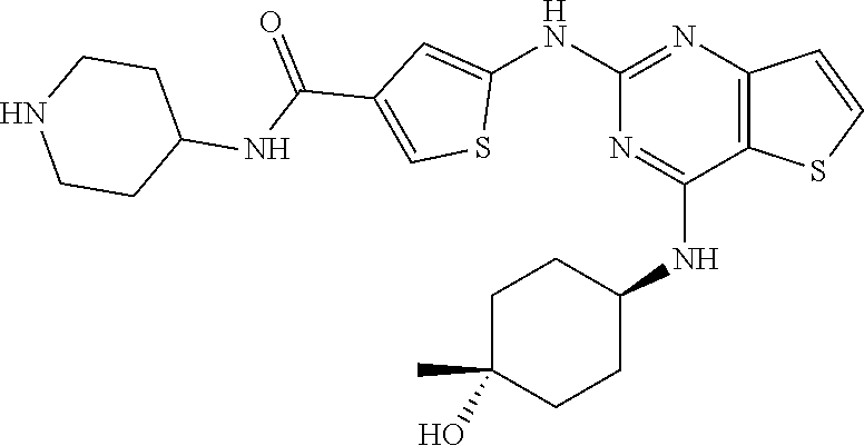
C1(NC2=CC(C(=O)NC3CCNCC3)=CS2)=NC2=C(C(NC3CCC(O)(C)CC3)=N1)SC=C2
